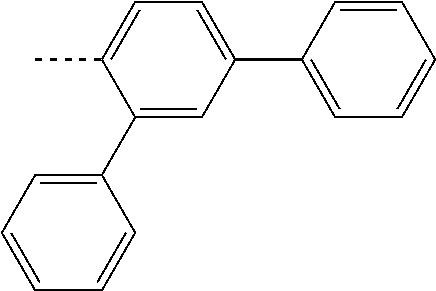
C1(C2=CC=CC=C2)=CC(C2=CC=CC=C2)=CC=C1C
